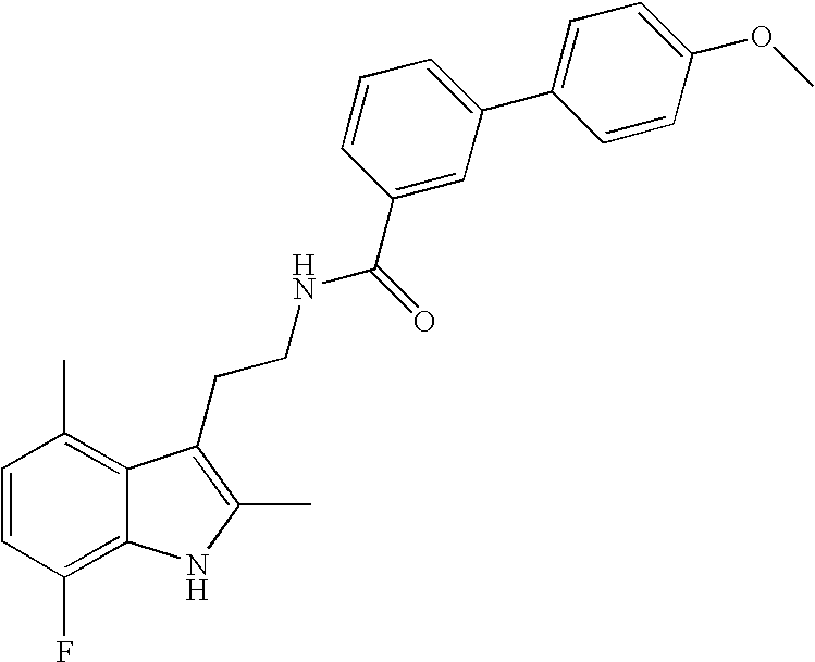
C1=CC(F)=C2C(=C1C)C(CCNC(C1=CC(C3=CC=C(OC)C=C3)=CC=C1)=O)=C(C)N2
